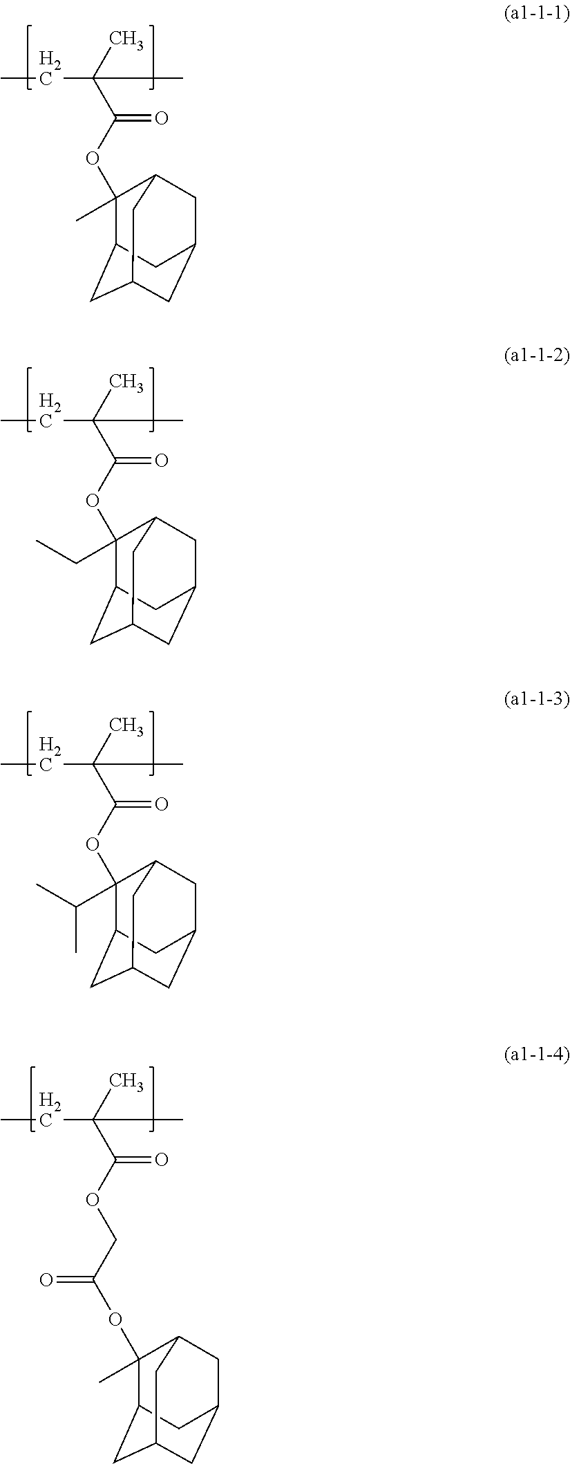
CCC(C)(C(=O)OC1(C)C2CC3CC(CC1C3)C2)C.CCC(C)(C(=O)OC1(CC)C2CC3CC(CC1C3)C2)C.CCC(C)(C(=O)OC1(C(C)C)C2CC3CC(CC1C3)C2)C.CCC(C)(C(=O)OCC(=O)OC1(C)C2CC3CC(CC1C3)C2)C
